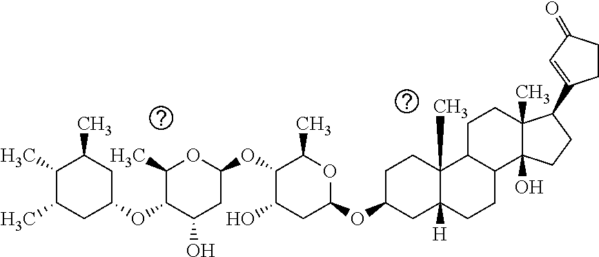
C1(C)C(C)CC(OC2C(O)CC(OC3C(O)CC(OC4CC5([H])C(C)(CC4)C4C(CC5)C5(O)C(C)(CC4)C(C4=CC(=O)CC4)CC5)OC3C)OC2C)CC1C
